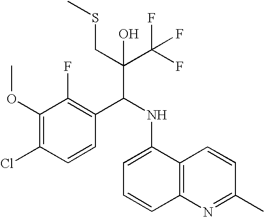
C1(OC)=C(Cl)C=CC(C(NC2=CC=CC3=C2C=CC(C)=N3)C(C(F)(F)F)(CSC)O)=C1F
